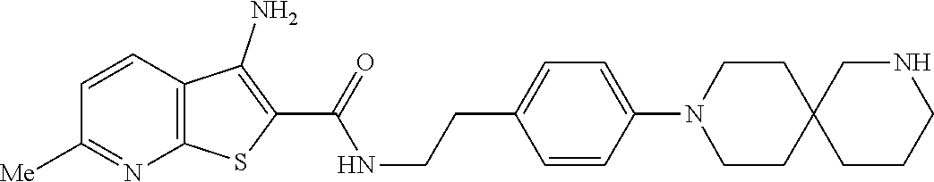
C1=CC2=C(N=C1[Me])SC(C(=O)NCCC1=CC=C(N3CCC4(CC3)CCCNC4)C=C1)=C2N
